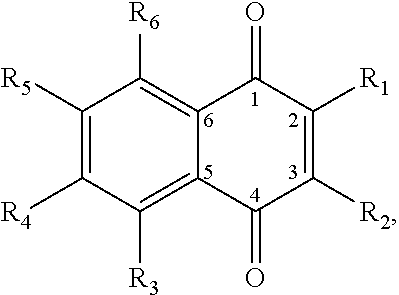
C1([R5])=C([R4])C([R3])=C2C(=C1[R6])C(=O)C([R1])=C([R2])C2=O
